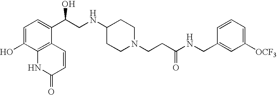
C1=C(O)C2=C(C(C(CNC3CCN(CCC(NCC4=CC([OCF3])=CC=C4)=O)CC3)O)=C1)C=CC(=O)N2
